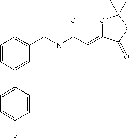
C1=CC(C2=CC=C(F)C=C2)=CC(CN(C)C(C=C2OC(C)(C)OC2=O)=O)=C1
